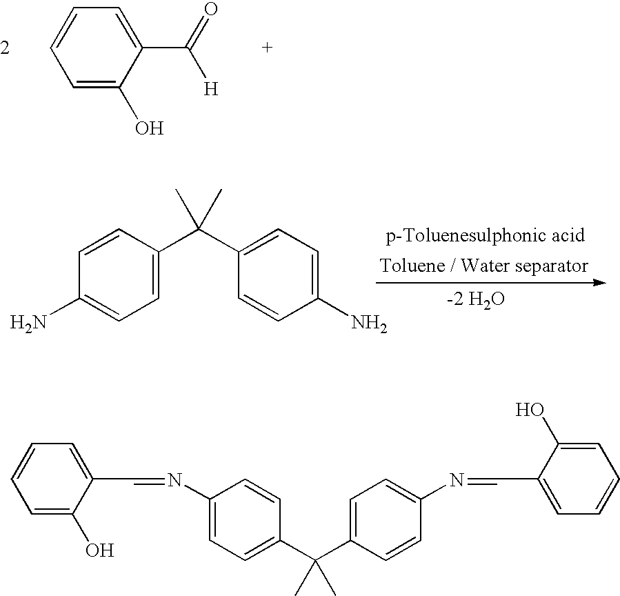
C1=C(O)C(C(=O)[H])=CC=C1.C1=CC(C(C2=CC=C(N)C=C2)(C)C)=CC=C1N.C1=C(N=CC2=CC=CC=C2O)C=CC(C(C2=CC=C(N=CC3=CC=CC=C3O)C=C2)(C)C)=C1
